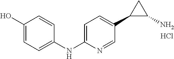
C1=C(NC2=CC=C(O)C=C2)N=CC(C2C(N)C2)=C1.Cl
